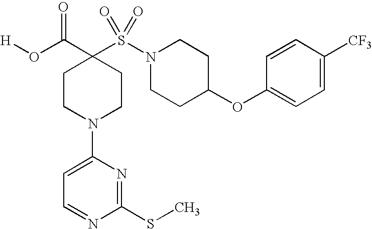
C1(OC2CCN(S(=O)(=O)C3(C(=O)O[H])CCN(C4=CC=NC(SC)=N4)CC3)CC2)=CC=C([CF3])C=C1
